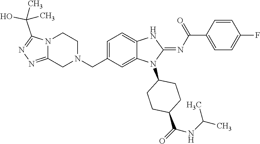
C1=CC(C(N=C2N(C3CCC(C(NC(C)C)=O)CC3)C3=CC(CN4CCN5C(=NN=C5C(C)(O)C)C4)=CC=C3N2)=O)=CC=C1F
